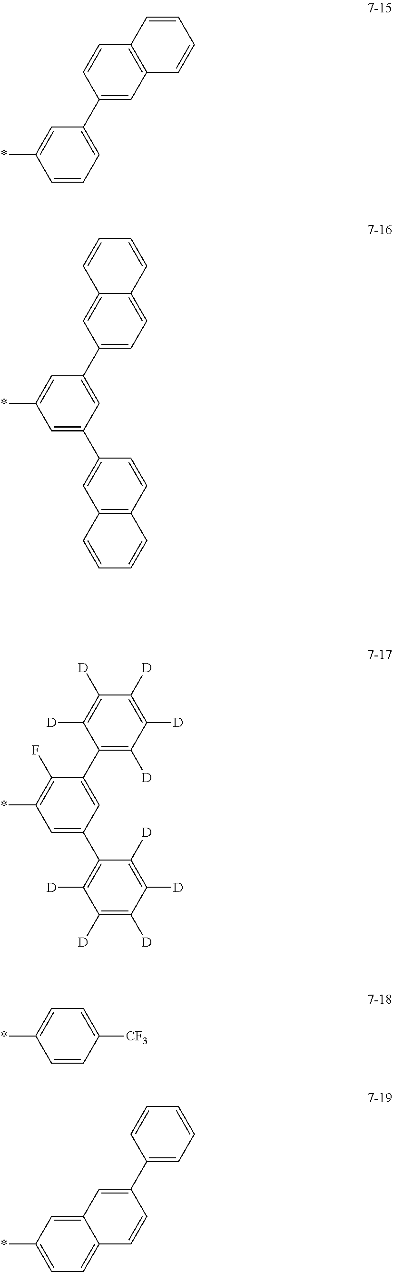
C1(*)=CC(C2=CC3=C(C=C2)C=CC=C3)=CC=C1.C1(*)=CC(C2=CC=C3C(=C2)C=CC=C3)=CC(C2=CC3=C(C=C2)C=CC=C3)=C1.C1(*)=C(F)C(C2=C([D])C([D])=C([D])C([D])=C2[D])=CC(C2=C([D])C([D])=C([D])C([D])=C2[D])=C1.*C1=CC=C([CF3])C=C1.*C1=CC=C2C(=C1)C=C(C1=CC=CC=C1)C=C2
